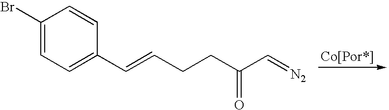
C1(C=CCCC(=O)C=[N2])=CC=C(Br)C=C1
